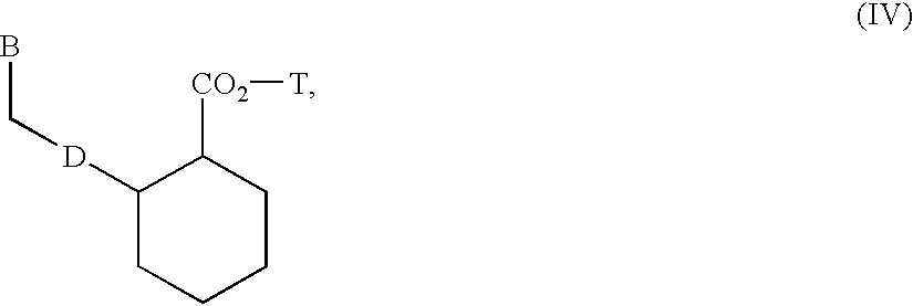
BC[D]C1CCCCC1[CO2][T]
